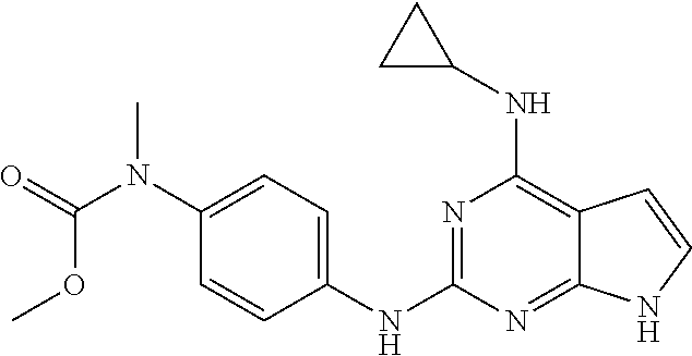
C1=C(N(C(=O)OC)C)C=CC(NC2=NC(NC3CC3)=C3C(=N2)NC=C3)=C1
